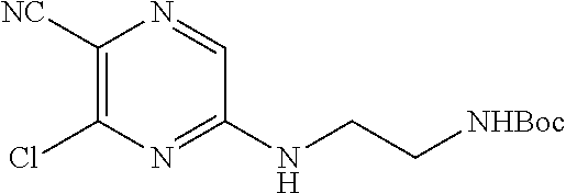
C(CNC1=NC(Cl)=C([NC])N=C1)[NHBoc]
